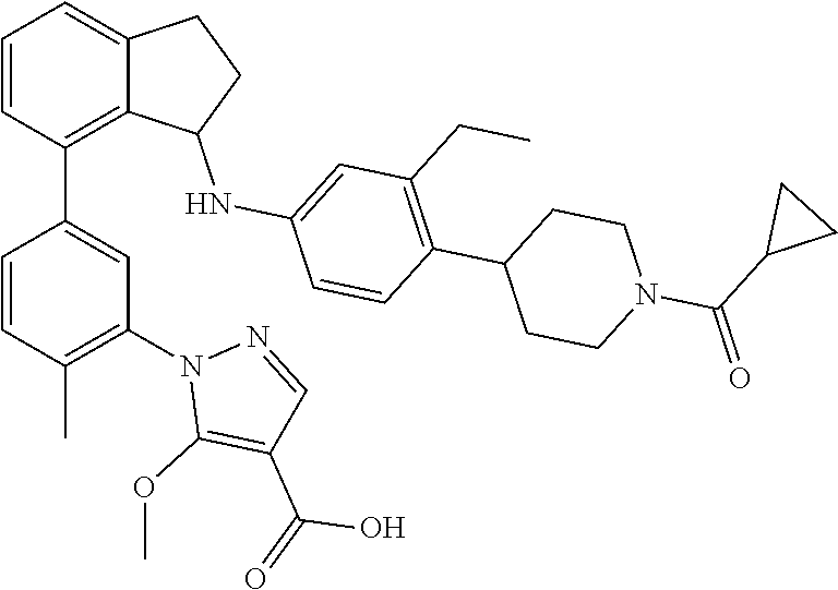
C1=CC(C2=CC(N3C(OC)=C(C(=O)O)C=N3)=C(C)C=C2)=C2C(=C1)CCC2NC1=CC(CC)=C(C2CCN(C(C3CC3)=O)CC2)C=C1
